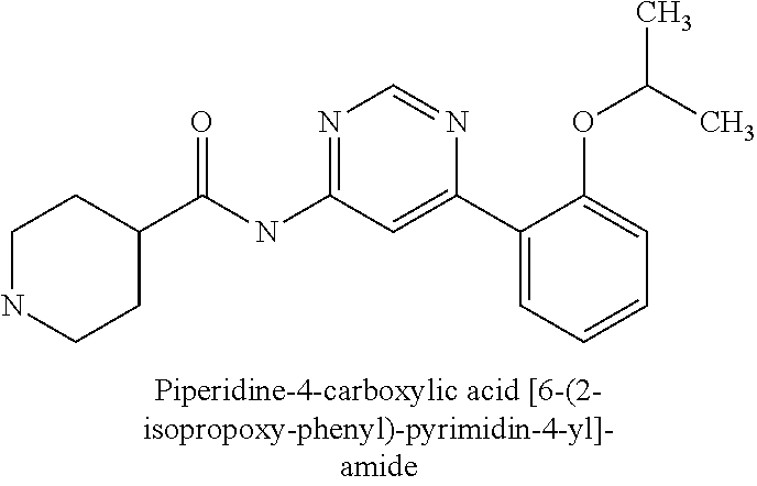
C1NCCC(C(NC2=NC=NC(C3=CC=CC=C3OC(C)C)=C2)=O)C1
